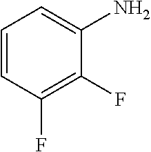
C1=CC(F)=C(F)C(N)=C1
